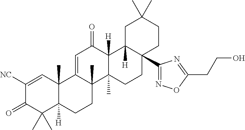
C12(C)C([H])(CCC3(C)C1=CC(=O)C1([H])C3(C)CCC3(C4=NOC(CCO)=N4)C1([H])CC(C)(C)CC3)C(C)(C)C(=O)C([NC])=C2
